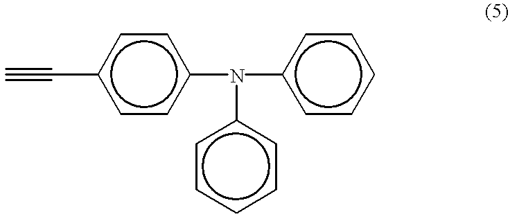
C#Cc1ccc(N(c2ccccc2)c2ccccc2)cc1
